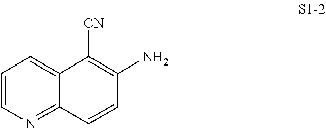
C1=CN=C2C(=C1)C([CN])=C(N)C=C2
